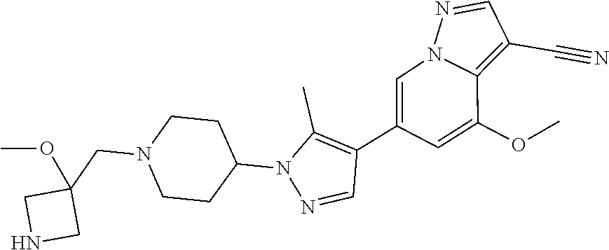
C1(C2=CN3C(=C(C#N)C=N3)C(OC)=C2)=C(C)N(C2CCN(CC3(OC)CNC3)CC2)N=C1
